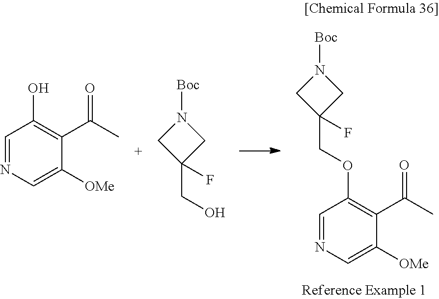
C1=NC=C([OMe])C(C(C)=O)=C1O.C1(CO)(F)CN([Boc])C1.C1=NC=C([OMe])C(C(C)=O)=C1OCC1(F)CN([Boc])C1
